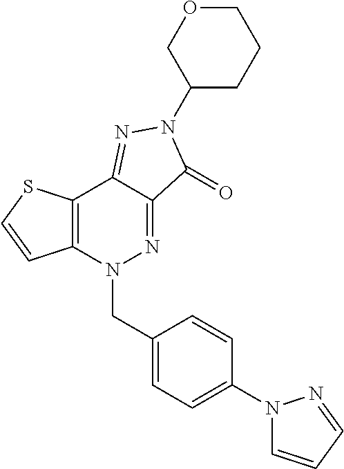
C1(N2C(=O)C3=NN(CC4=CC=C(N5C=CC=N5)C=C4)C4=C(C3=N2)SC=C4)CCCOC1
